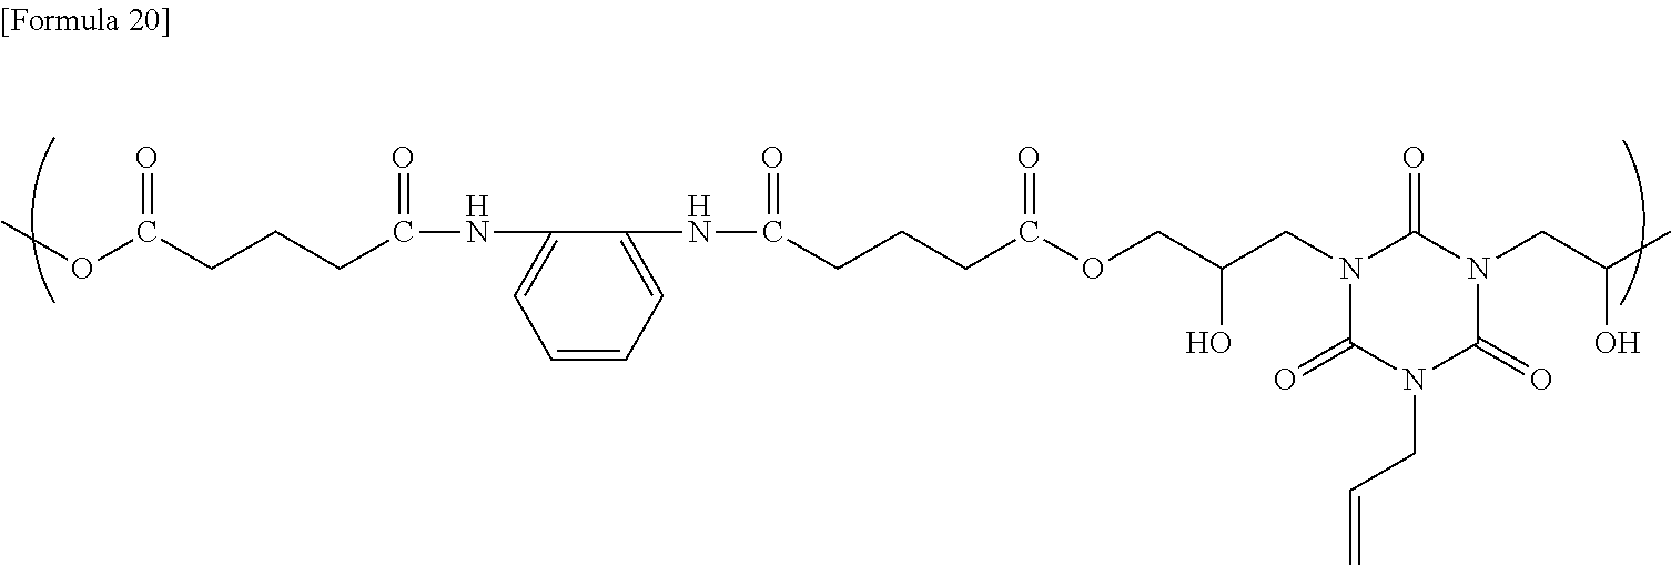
COC(CCCC(NC1=CC=CC=C1NC(CCCC(OCC(CN1C(=O)N(CC=C)C(=O)N(CC(C)O)C1=O)O)=O)=O)=O)=O
